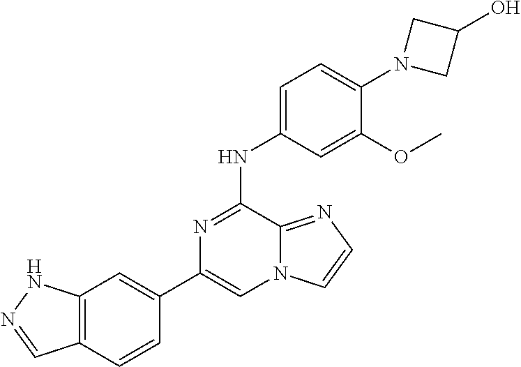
C12=C(C=CC(C3=CN4C(=NC=C4)C(NC4=CC=C(N5CC(O)C5)C(OC)=C4)=N3)=C1)C=NN2
